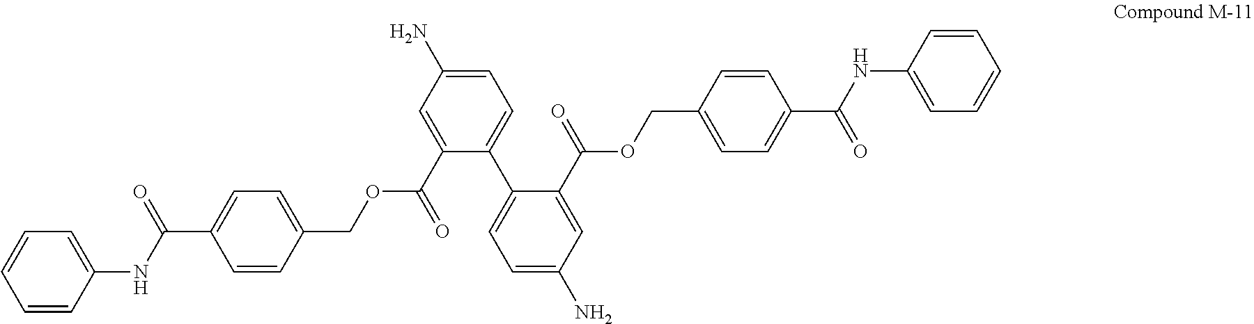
C1(COC(C2=CC(N)=CC=C2C2=CC=C(N)C=C2C(=O)OCC2=CC=C(C(=O)NC3=CC=CC=C3)C=C2)=O)=CC=C(C(NC2=CC=CC=C2)=O)C=C1
